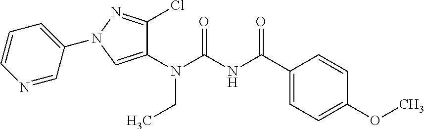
N(C(NC(C1=CC=C(OC)C=C1)=O)=O)(CC)C1=CN(C2=CC=CN=C2)N=C1Cl
